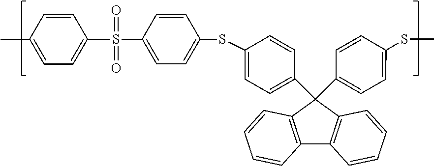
C1=CC(C)=CC=C1S(=O)(=O)C1=CC=C(SC2=CC=C(C3(C4=CC=C(SC)C=C4)C4=C(C5=C3C=CC=C5)C=CC=C4)C=C2)C=C1
